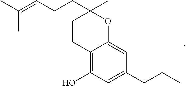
C1(O)=C2C(=CC(CCC)=C1)OC(C)(CCC=C(C)C)C=C2
